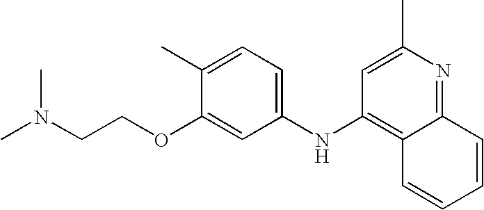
CN(CCOC1=CC(NC2=C3C(=NC(C)=C2)C=CC=C3)=CC=C1C)C
